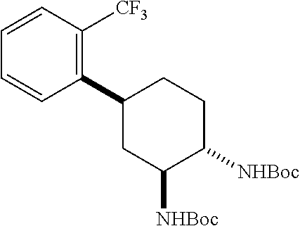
C1=CC([CF3])=C(C2CC([NHBoc])C([NHBoc])CC2)C=C1
